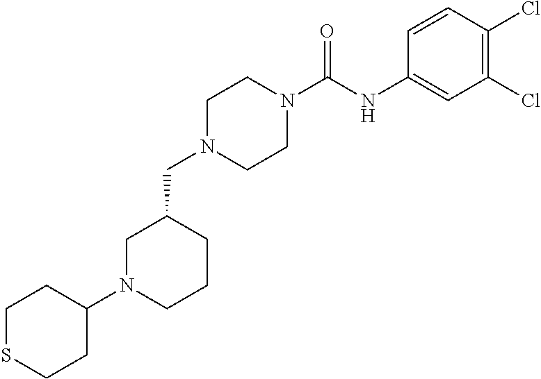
C1N(CC2CN(C3CCSCC3)CCC2)CCN(C(NC2=CC(Cl)=C(Cl)C=C2)=O)C1
